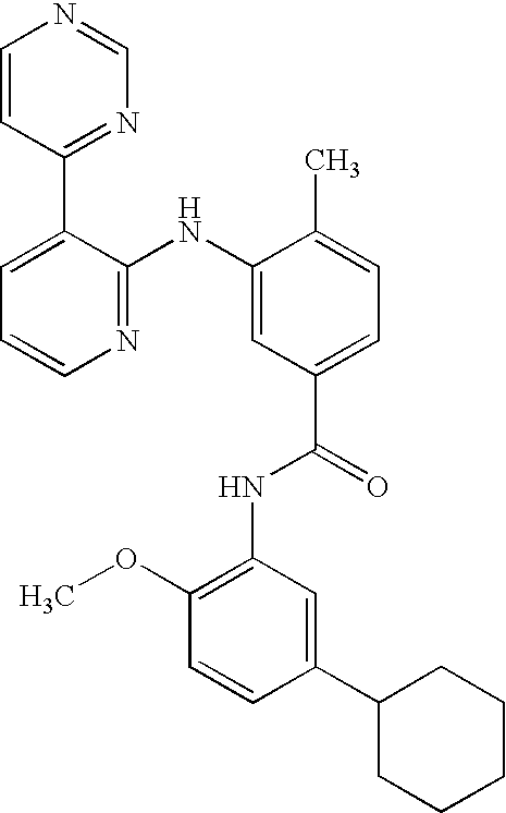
C1=CC(C2=CC=CN=C2NC2=CC(C(NC3=C(OC)C=CC(C4CCCCC4)=C3)=O)=CC=C2C)=NC=N1
